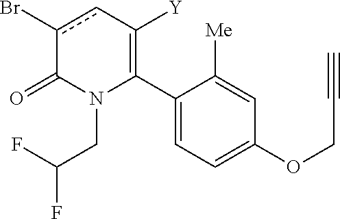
C1(C2=C([Y])cc(Br)C(=O)N2CC(F)F)=CC=C(OCC#C)C=C1[Me]
